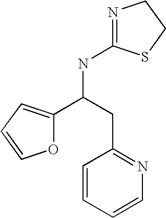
C1=CC=CN=C1CC(C1=CC=CO1)NC1=NCCS1
